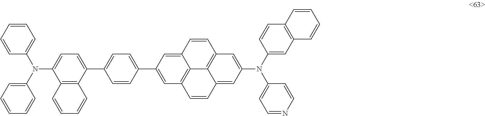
C1=CC=CC(N(C2=CC=CC=C2)C2=CC=C(C3=CC=C(C4=CC5=C6C(=C4)C=CC4=C6C(=CC(N(C6=CC7=C(C=C6)C=CC=C7)C6=CC=NC=C6)=C4)C=C5)C=C3)C3=C2C=CC=C3)=C1
